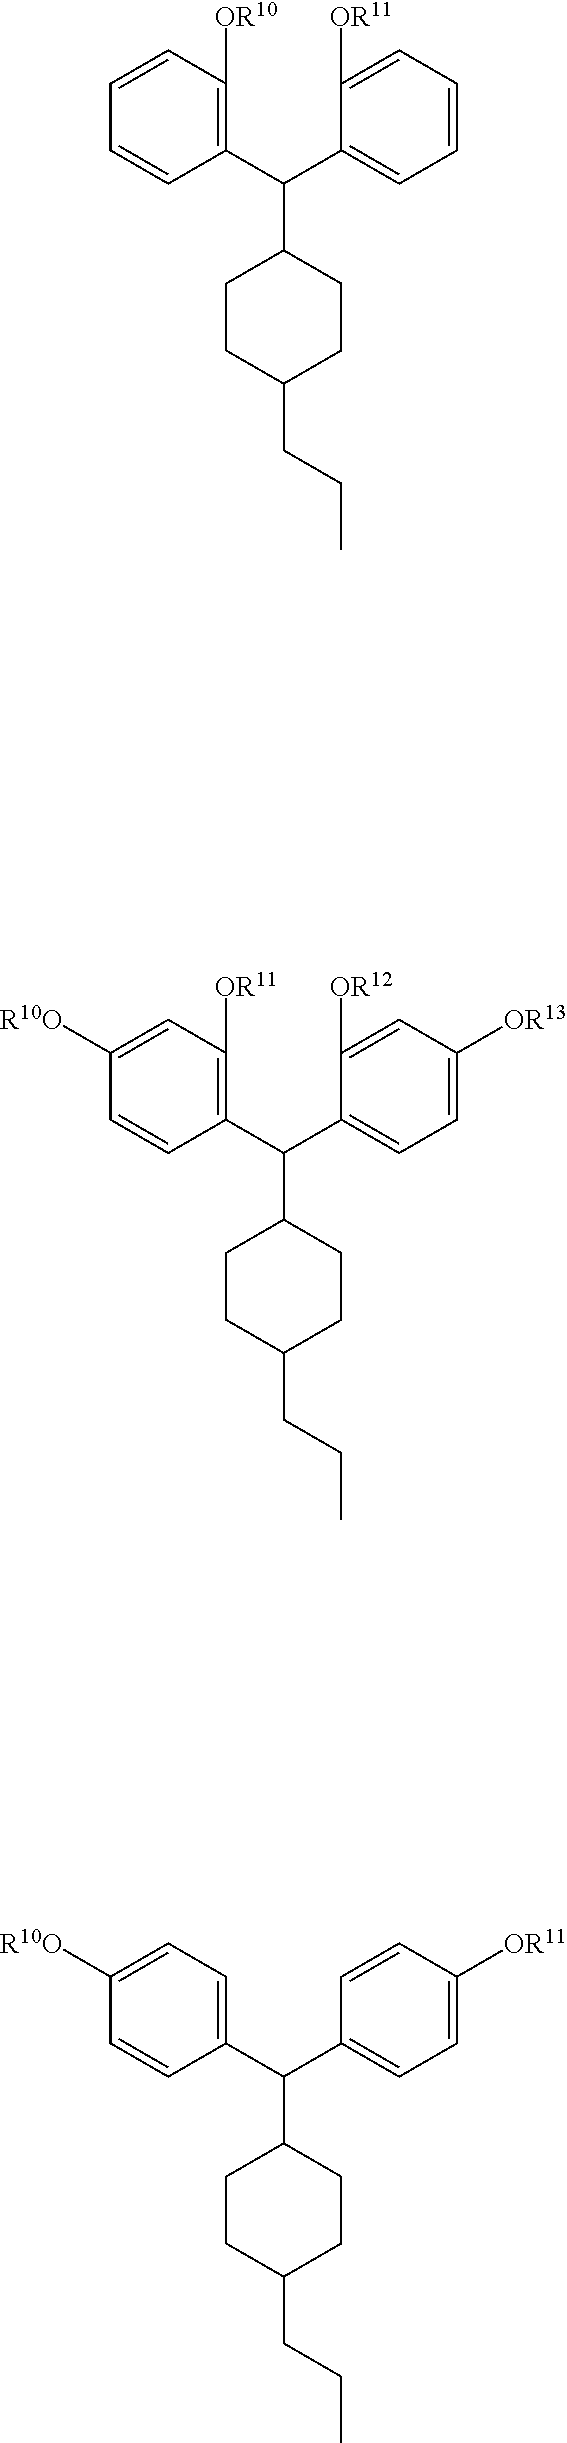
C1(C(C2=CC=C([R10O])C=C2)C2CCC(CCC)CC2)=CC=C([OR11])C=C1.C1(C(C2=C([OR10])C=CC=C2)C2CCC(CCC)CC2)=CC=CC=C1[OR11].C1=C(C(C2=C([OR11])C=C([R10O])C=C2)C2CCC(CCC)CC2)C([OR12])=CC([OR13])=C1
